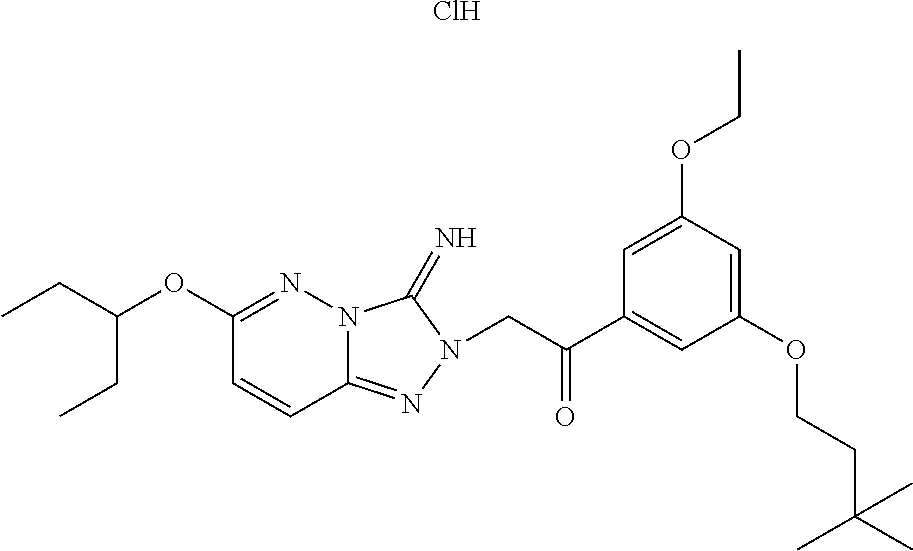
C(C(CC)OC1=NN2C(=NN(CC(C3=CC(OCCC(C)(C)C)=CC(OCC)=C3)=O)C2=N)C=C1)C.Cl
